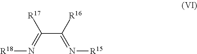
C(C(=N[R15])[R16])(=N[R18])[R17]
